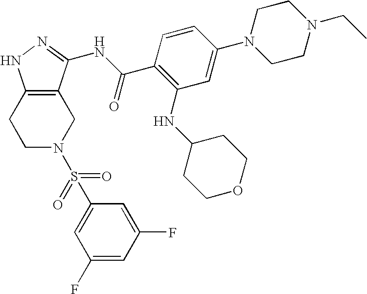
C1C2=C(CCN1S(C1=CC(F)=CC(F)=C1)(=O)=O)NN=C2NC(C1=C(NC2CCOCC2)C=C(N2CCN(CC)CC2)C=C1)=O
